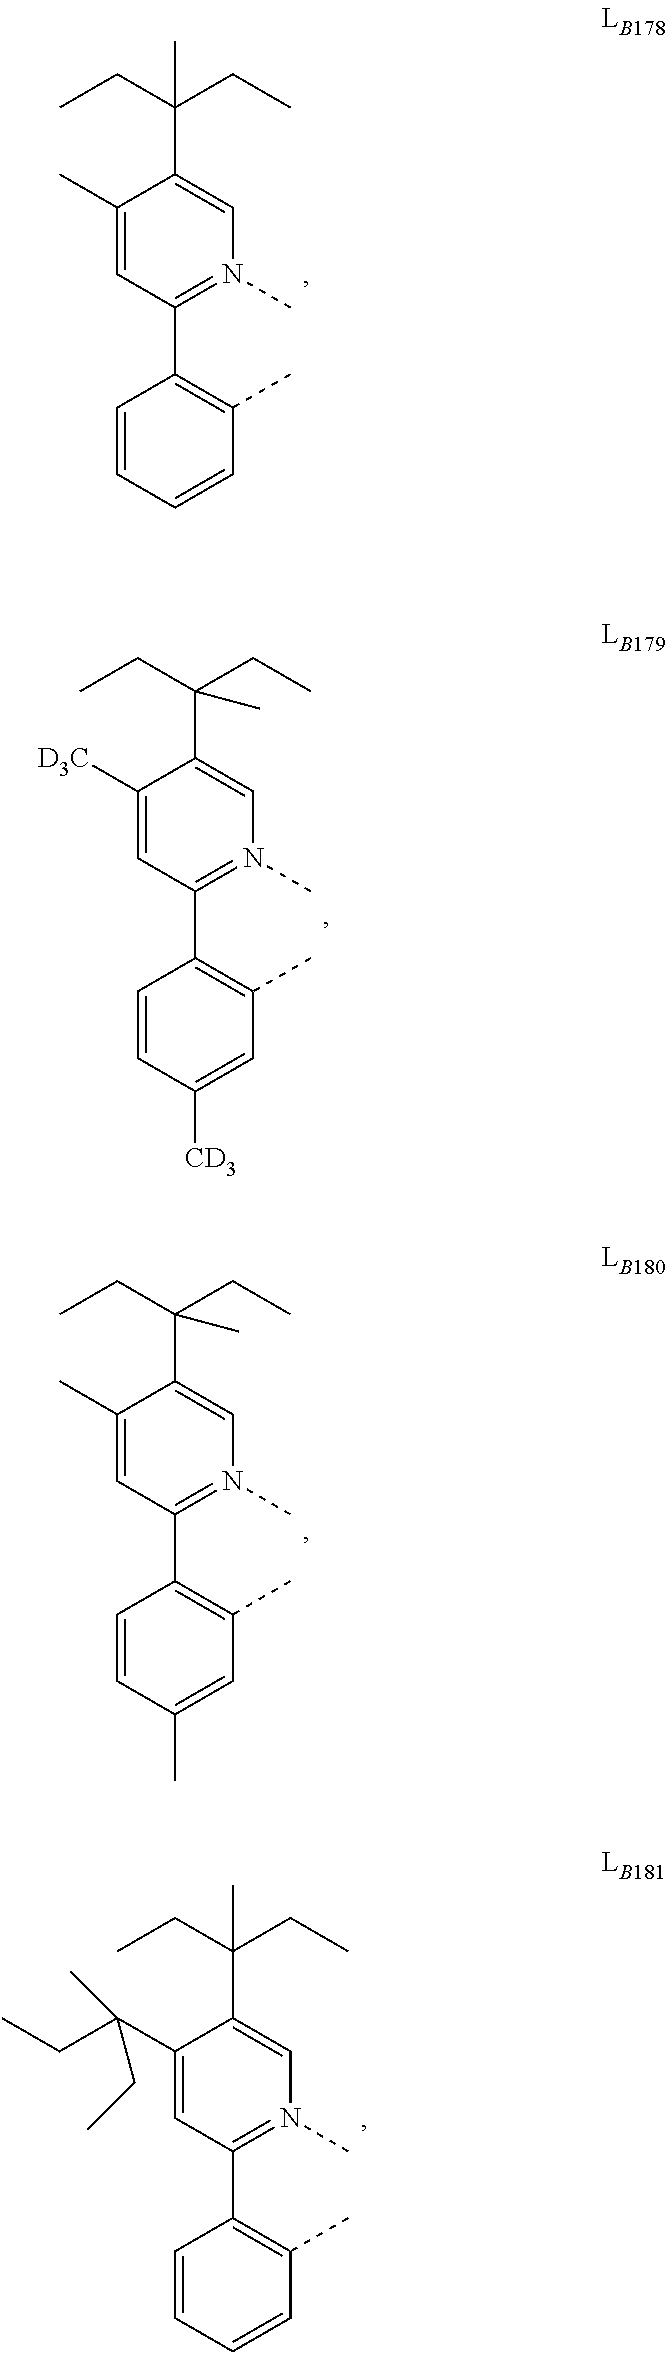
C1=CC([CD3])=CC(C)=C1C1=N(C)C=C(C(CC)(CC)C)C([D3C])=C1.C1=CC(C)=CC(C)=C1C1=N(C)C=C(C(CC)(CC)C)C(C)=C1.C1=CC=CC(C)=C1C1=N(C)C=C(C(CC)(CC)C)C(C)=C1.C1=CC=CC(C)=C1C1=N(C)C=C(C(CC)(CC)C)C(C(CC)(C)CC)=C1
